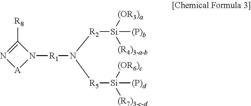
C1([R8])=N[A]N1[R1]N([R5][Si]([(R7)3-c-d])([(OR6)c])[(P)d])[R2][Si]([(OR3)a])([(R4)3-a-b])[(P)b]
